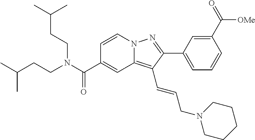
C1=CN2C(=C(C=CCN3CCCCC3)C(C3=CC=CC(C(=O)[OMe])=C3)=N2)C=C1C(N(CCC(C)C)CCC(C)C)=O
